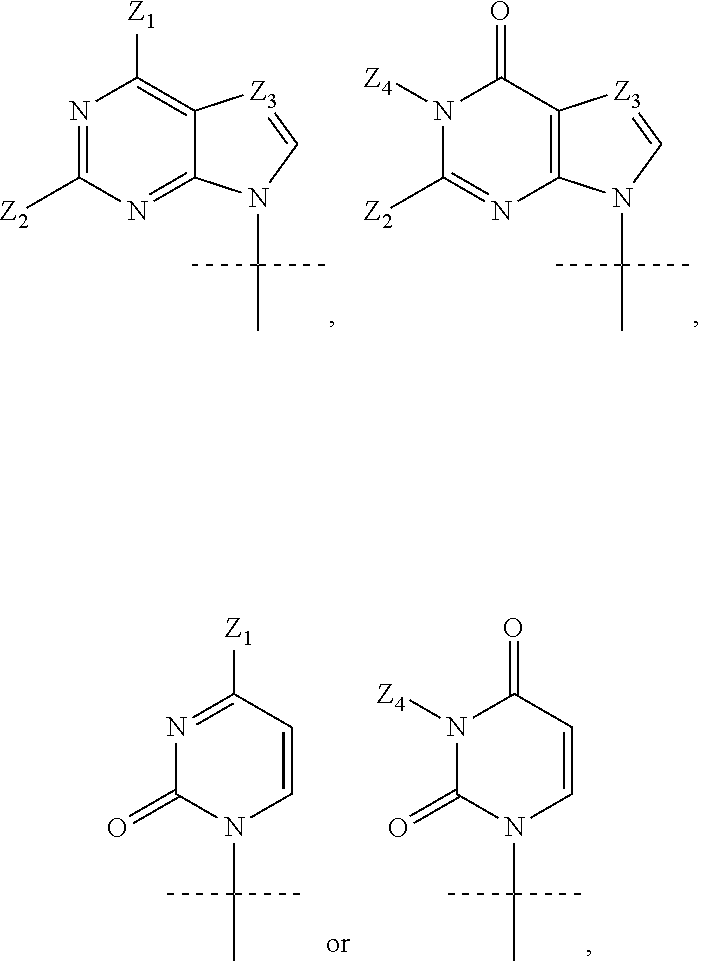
N1=C([Z2])N=C2C(=C1[Z1])[Z3]=CN2C(C)(C)C.N1([Z4])C([Z2])=NC2=C(C1=O)[Z3]=CN2C(C)(C)C.N1([Z4])C(=O)N(C(C)(C)C)C=CC1=O.N1=C([Z1])C=CN(C(C)(C)C)C1=O
